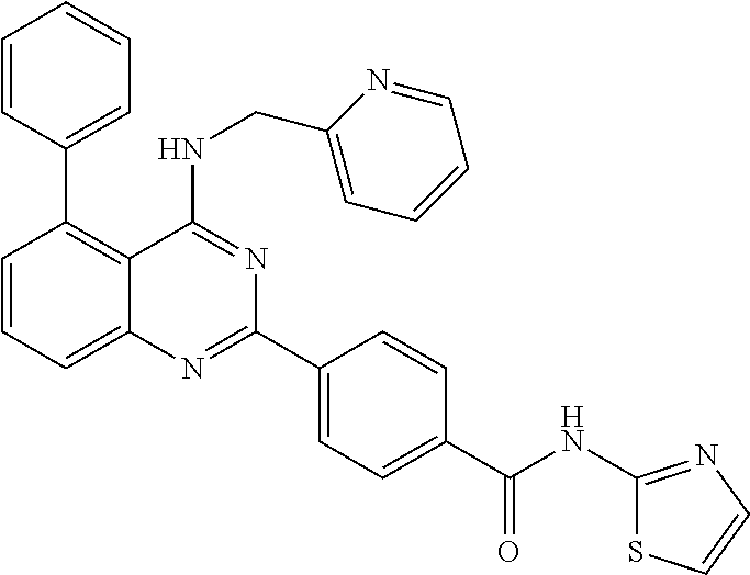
C1=CC=C2C(=C1C1=CC=CC=C1)C(NCC1=CC=CC=N1)=NC(C1=CC=C(C(NC3=NC=CS3)=O)C=C1)=N2
